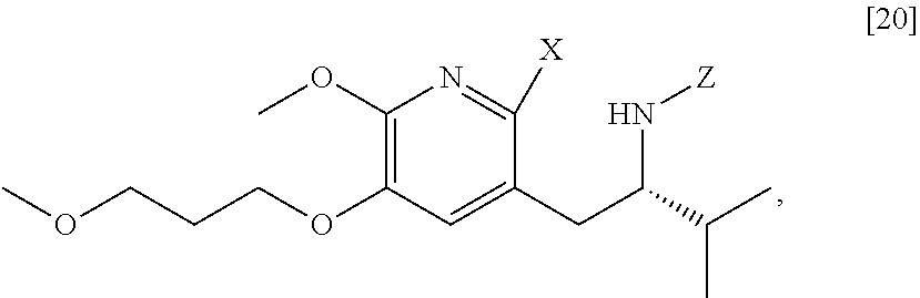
COCCCOC1=C(OC)N=C([X])C(CC(N[Z])C(C)C)=C1
